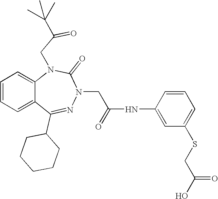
C1=CC=C2C(=C1)N(CC(=O)C(C)(C)C)C(=O)N(CC(NC1=CC(SCC(O)=O)=CC=C1)=O)N=C2C1CCCCC1
